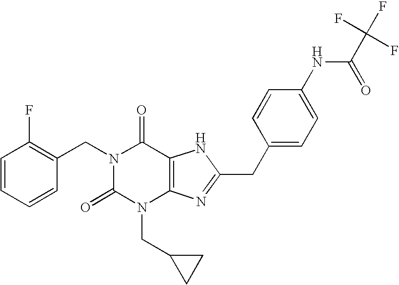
C1=CC=CC(CN2C(=O)N(CC3CC3)C3=C(C2=O)NC(CC2=CC=C(NC(C(F)(F)F)=O)C=C2)=N3)=C1F
